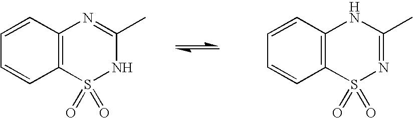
C12=C(N=C(C)NS1(=O)=O)C=CC=C2.C12=C(NC(C)=NS1(=O)=O)C=CC=C2
